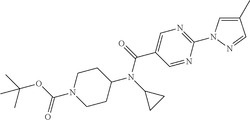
CC(OC(N1CCC(N(C2CC2)C(=O)C2=CN=C(N3C=C(C)C=N3)N=C2)CC1)=O)(C)C
